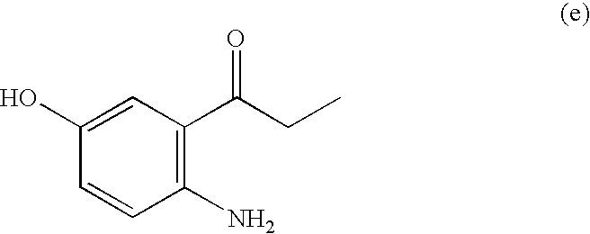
C1=CC(N)=C(C(CC)=O)C=C1O
